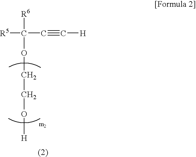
[R5]C([R6])(C#C[H])OCCO[H]
